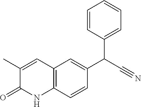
C12=C(C=CC(C(C3=CC=CC=C3)C#N)=C1)NC(=O)C(C)=C2
